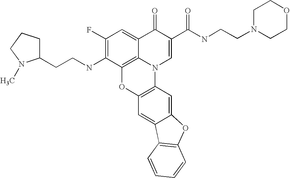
C1(F)=C(NCCC2CCCN2C)C2=C3C(=C1)C(=O)C(C(NCCN1CCOCC1)=O)=CN3C1=C(O2)C=C2C(=C1)OC1=C2C=CC=C1
